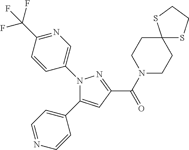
C(=O)(C1=NN(C2=CN=C(C(F)(F)F)C=C2)C(C2=CC=NC=C2)=C1)N1CCC2(CC1)SCCS2
